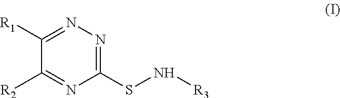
C1(SN[R3])=NN=C([R1])C([R2])=N1
